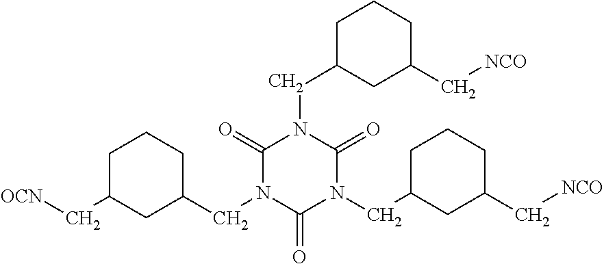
C1C(C[OCN])CC(CN2C(=O)N(CC3CC(C[NCO])CCC3)C(=O)N(CC3CC(C[NCO])CCC3)C2=O)CC1
